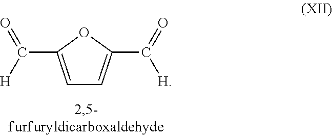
C1=C(C([H])=O)OC(C(=O)[H])=C1
